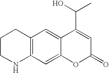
C12=C(C=C3C(=C1)C(C(C)O)=CC(=O)O3)NCCC2
